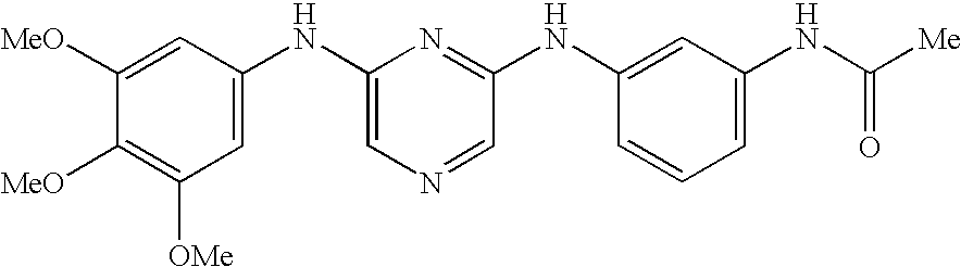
C1([MeO])=CC(NC2=CN=CC(NC3=CC(NC([Me])=O)=CC=C3)=N2)=CC([OMe])=C1[MeO]
